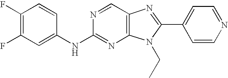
C1(F)=C(F)C=C(NC2=NC3=C(C=N2)N=C(C2=CC=NC=C2)N3CC)C=C1
